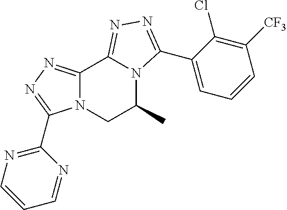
C12=NN=C(C3=NC=CC=N3)N1CC(C)N1C2=NN=C1C1=CC=CC([CF3])=C1Cl
